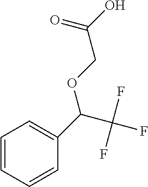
C1=CC=CC(C(OCC(O)=O)C(F)(F)F)=C1
